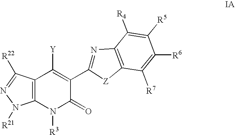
C12=C(N([R3])C(=O)C(C3=NC4=C([Z]3)C([R7])=C([R6])C([R5])=C4[R4])=C1[Y])N([R21])N=C2[R22]
